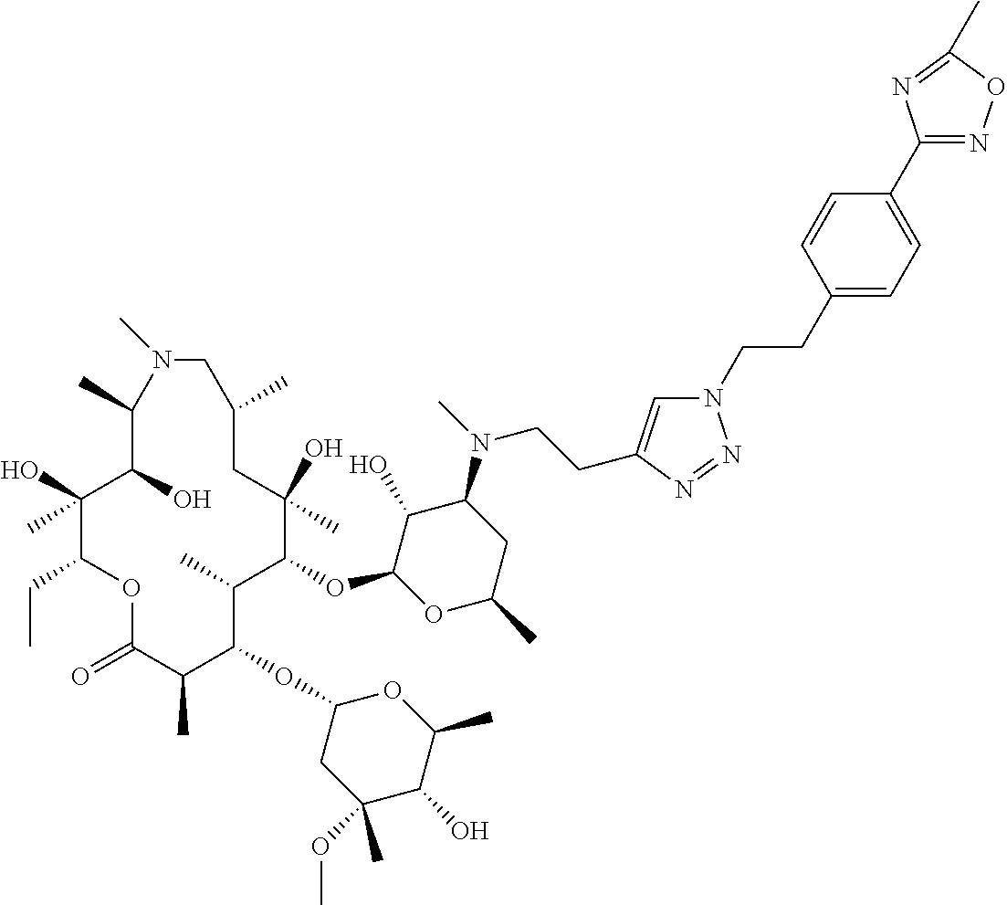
C1(O)C(OC2C(C)C(OC3CC(OC)(C)C(O)C(C)O3)C(C)C(=O)OC(CC)C(O)(C)C(O)C(C)N(C)CC(C)CC2(O)C)OC(C)CC1N(C)CCC1=CN(CCC2=CC=C(C3=NOC(C)=N3)C=C2)N=N1
